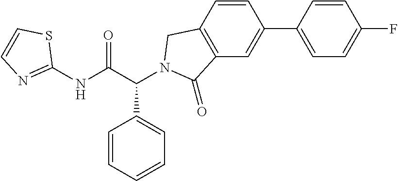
C1(NC(C(C2=CC=CC=C2)N2CC3=C(C=C(C4=CC=C(F)C=C4)C=C3)C2=O)=O)=NC=CS1
